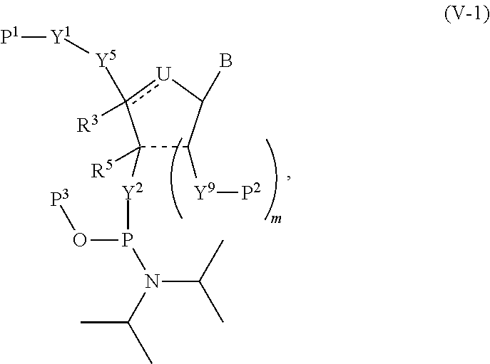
C1([Y2]P(O[P3])N(C(C)C)C(C)C)([R5])C([Y9][P2])C(B)[U]c1([R3])[Y5][Y1][P1]
